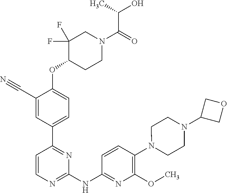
C1(C#N)=CC(C2=NC(NC3=NC(OC)=C(N4CCN(C5COC5)CC4)C=C3)=NC=C2)=CC=C1OC1CCN(C(=O)C(O)C)CC1(F)F
